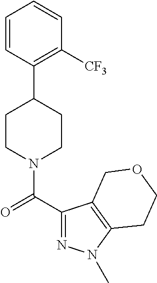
C1(C2CCN(C(C3=NN(C)C4=C3COCC4)=O)CC2)=C([CF3])C=CC=C1
